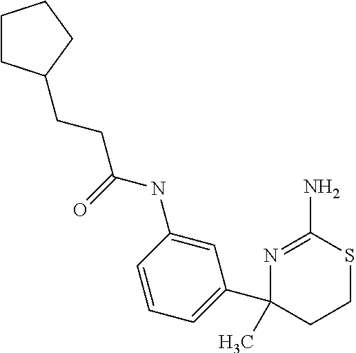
N(C1=CC(C2(C)CCSC(N)=N2)=CC=C1)C(=O)CCC1CCCC1
